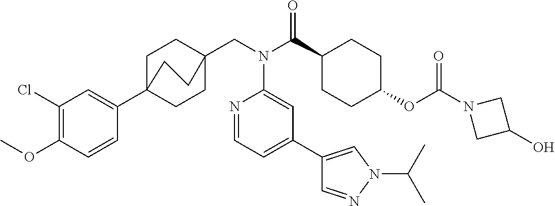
C1(Cl)=C(OC)C=CC(C23CCC(CN(C(C4CCC(OC(N5CC(O)C5)=O)CC4)=O)C4=CC(C5=CN(C(C)C)N=C5)=CC=N4)(CC2)CC3)=C1
